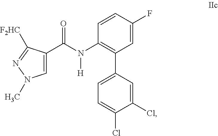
C1=C(C(N(C2=C(C3=CC=C(Cl)C(Cl)=C3)C=C(F)C=C2)[H])=O)C([F2HC])=NN1C
